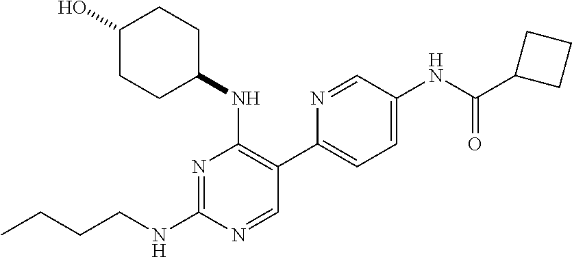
CCCCNC1=NC(NC2CCC(O)CC2)=C(C2=CC=C(NC(C3CCC3)=O)C=N2)C=N1
